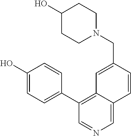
C1(O)=CC=C(C2=C3C(=CN=C2)C=CC(CN2CCC(O)CC2)=C3)C=C1
